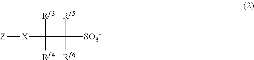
[X](C(C([SO3-])([Rf5])[Rf6])([Rf3])[Rf4])[Z]
